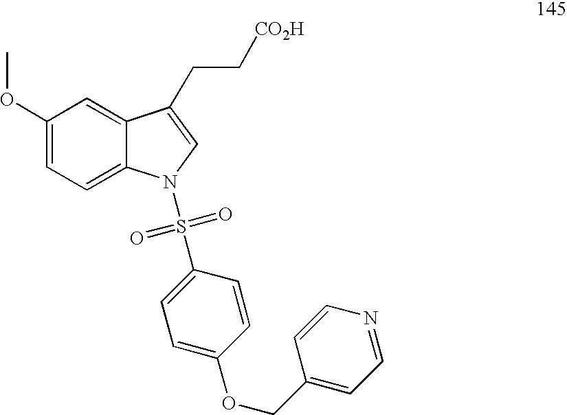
C1(OC)=CC=C2C(=C1)C(CC[CO2H])=CN2S(=O)(=O)C1=CC=C(OCC2=CC=NC=C2)C=C1
